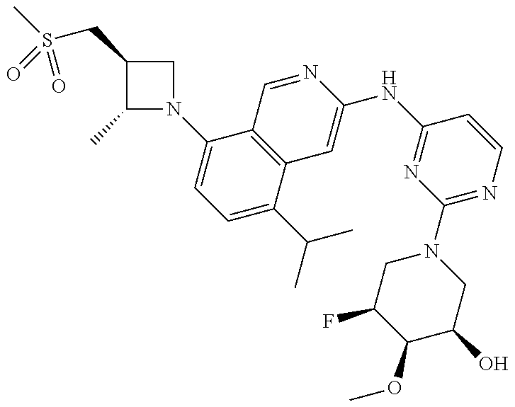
C1=C(C(C)C)C2=C(C(N3CC(CS(=O)(C)=O)C3C)=C1)C=NC(NC1=NC(N3CC(F)C(OC)C(O)C3)=NC=C1)=C2
